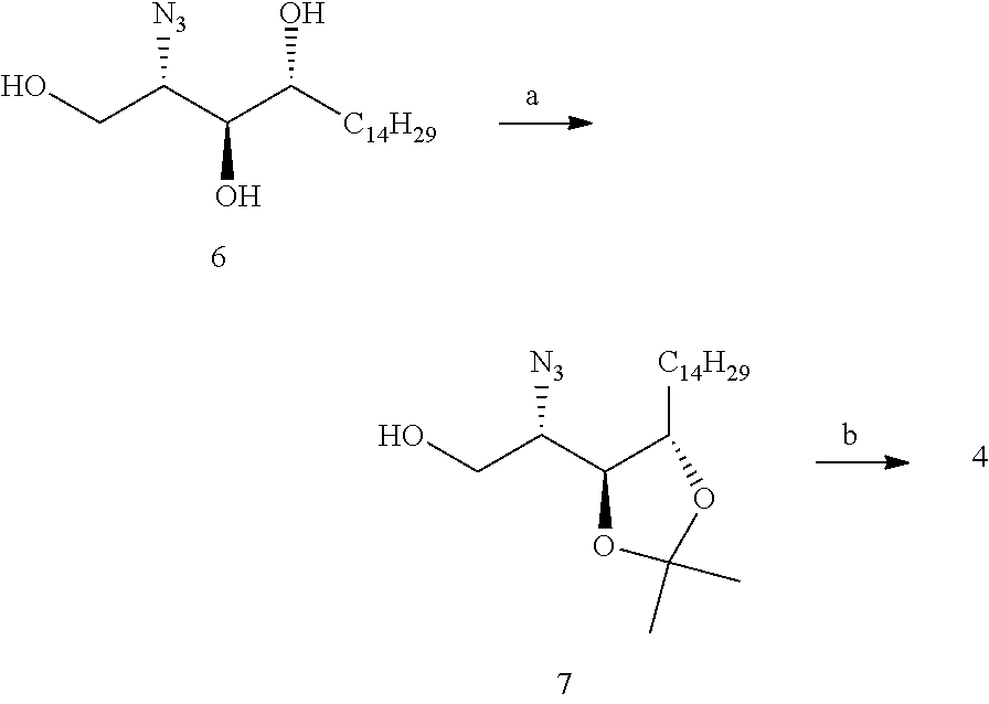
OCC(C(C([C14H29])O)O)[N3].OCC(C1C([C14H29])OC(C)(C)O1)[N3]
